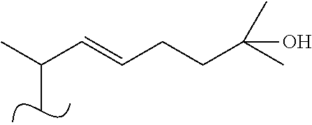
C(C=CCCC(C)(C)O)(C)C
